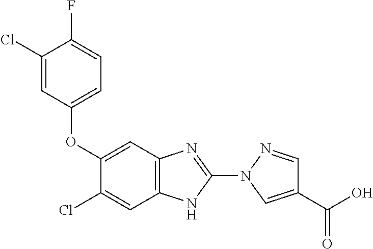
C12=C(N=C(N3C=C(C(O)=O)C=N3)N1)C=C(OC1=CC=C(F)C(Cl)=C1)C(Cl)=C2
